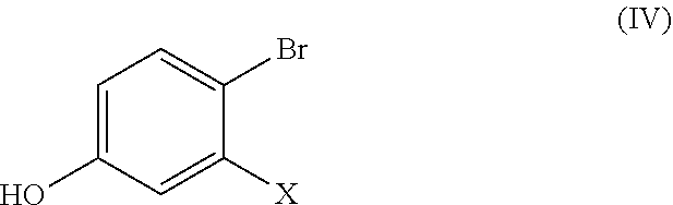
C1=C(O)C=C([X])C(Br)=C1
